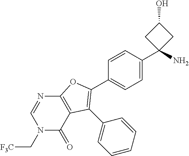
C12=C(C(=O)N(C[F3C])C=N1)C(C1=CC=CC=C1)=C(C1=CC=C(C3(N)CC(O)C3)C=C1)O2
